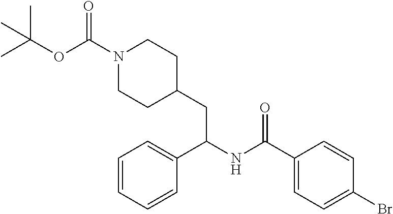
C1=CC=C(C(CC2CCN(C(OC(C)(C)C)=O)CC2)NC(C2=CC=C(Br)C=C2)=O)C=C1
